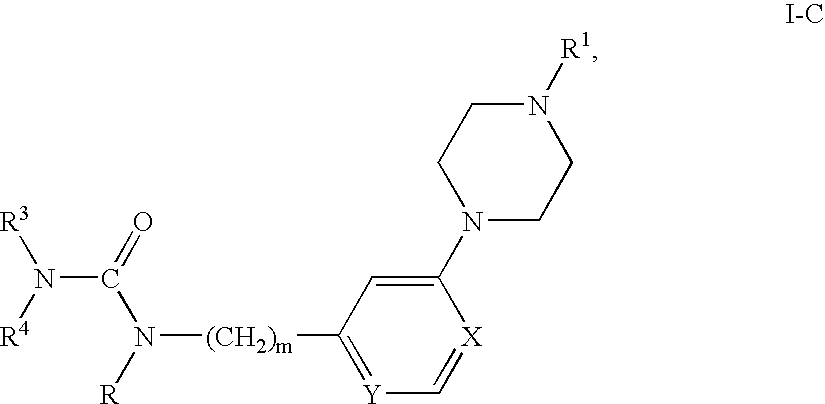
[R3]N([R4])C(=O)N([R])[(CH2)m]C1=[Y]C=[X]C(N2CCN([R1])CC2)=C1
